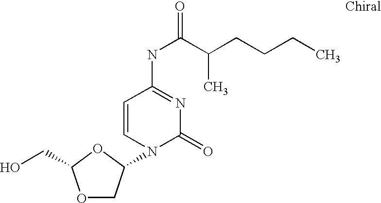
O1CC(N2C(=O)N=C(NC(=O)C(CCCC)C)C=C2)OC1CO
